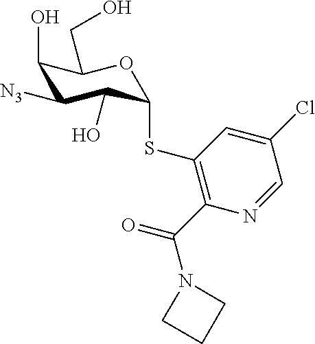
C1(O)C([N3])C(O)C(SC2=C(C(N3CCC3)=O)N=CC(Cl)=C2)OC1CO
